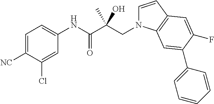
C1=C([NC])C(Cl)=CC(NC(C(CN2C=CC3=C2C=C(C2=CC=CC=C2)C(F)=C3)(C)O)=O)=C1
